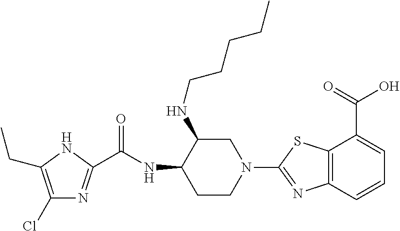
C1(Cl)=C(CC)NC(C(NC2CCN(C3=NC4=C(S3)C(C(=O)O)=CC=C4)CC2NCCCCC)=O)=N1
